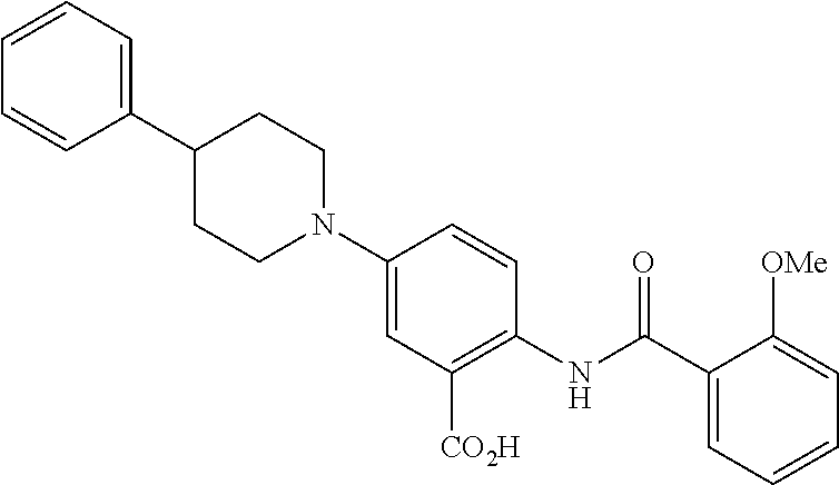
C1(C(NC2=C([CO2H])C=C(N3CCC(C4=CC=CC=C4)CC3)C=C2)=O)=CC=CC=C1[OMe]
